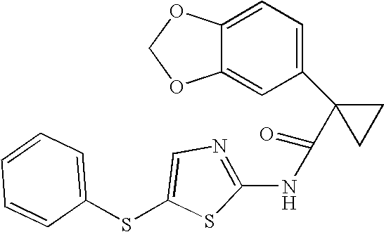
C1=C2C(=CC(C3(C(=O)NC4=NC=C(SC5=CC=CC=C5)S4)CC3)=C1)OCO2
